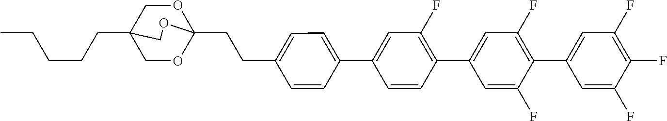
C(CCC12COC(CCC3=CC=C(C4=CC(F)=C(C5=CC(F)=C(C6=CC(F)=C(F)C(F)=C6)C(F)=C5)C=C4)C=C3)(OC1)OC2)CC
